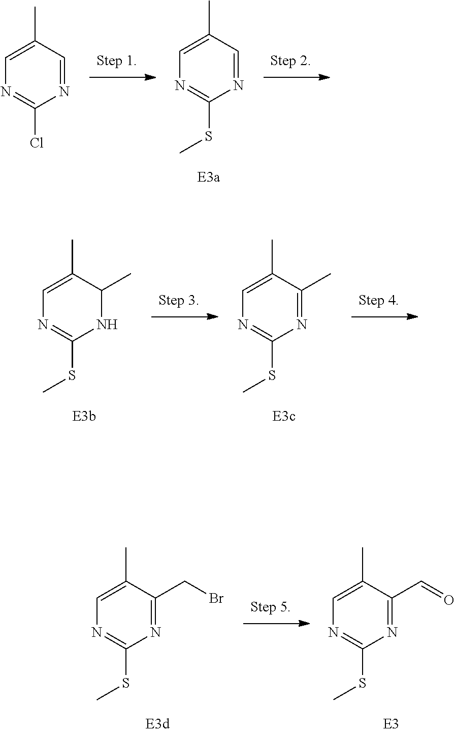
N1=C(SC)N=C(CBr)C(C)=C1.N1=C(SC)N=C(C=O)C(C)=C1.N1=C(SC)N=C(C)C(C)=C1.N1=C(SC)NC(C)C(C)=C1.N1=C(Cl)N=CC(C)=C1.N1=C(SC)N=CC(C)=C1
